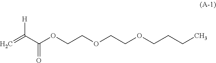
C=C(C(OCCOCCOCCCC)=O)[H]
